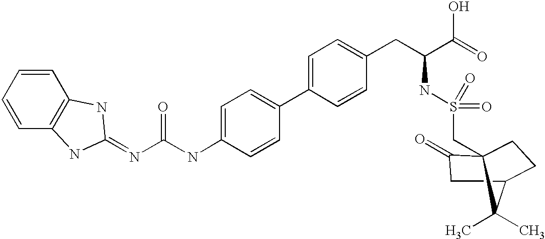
N(C(NC1=CC=C(C2=CC=C(CC(C(=O)O)NS(=O)(=O)CC34C(=O)CC(CC3)C4(C)C)C=C2)C=C1)=O)=C1NC2=C(C=CC=C2)N1
